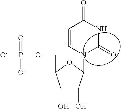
C1=Cn(c2C(O)C(O)C(COP([O-])([O-])=O)O2)C(=O)NC1=O
